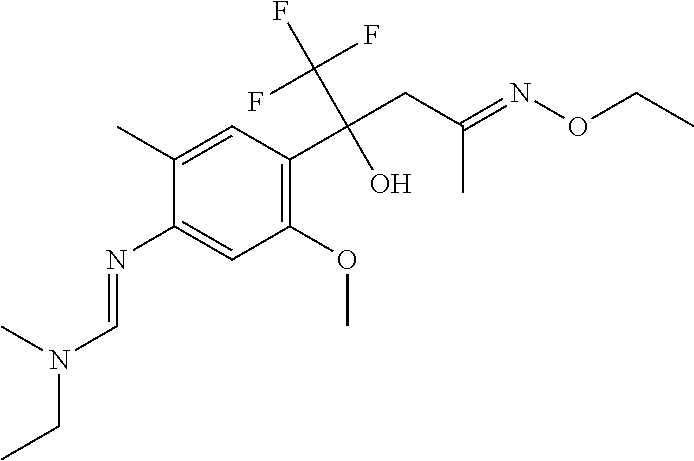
C1(N=CN(CC)C)=CC(OC)=C(C(CC(=NOCC)C)(C(F)(F)F)O)C=C1C
